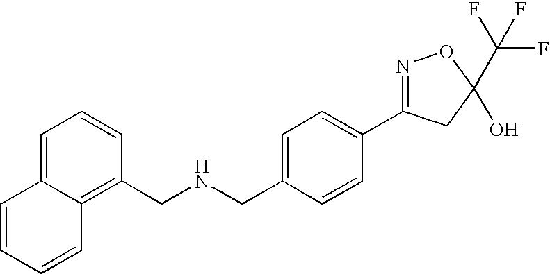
C1(CNCC2=C3C(=CC=C2)C=CC=C3)=CC=C(C2=NOC(C(F)(F)F)(O)C2)C=C1
